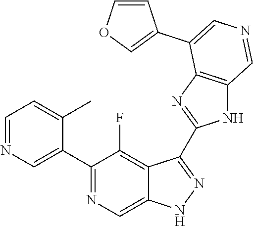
C1(C2=CN=CC=C2C)=NC=C2C(=C1F)C(C1=NC3=C(N1)C=NC=C3C1=COC=C1)=NN2
